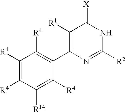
C1([R4])=C([R4])C([R14])=C([R4])C(C2=C([R1])C(=[X])NC([R2])=N2)=C1[R4]
